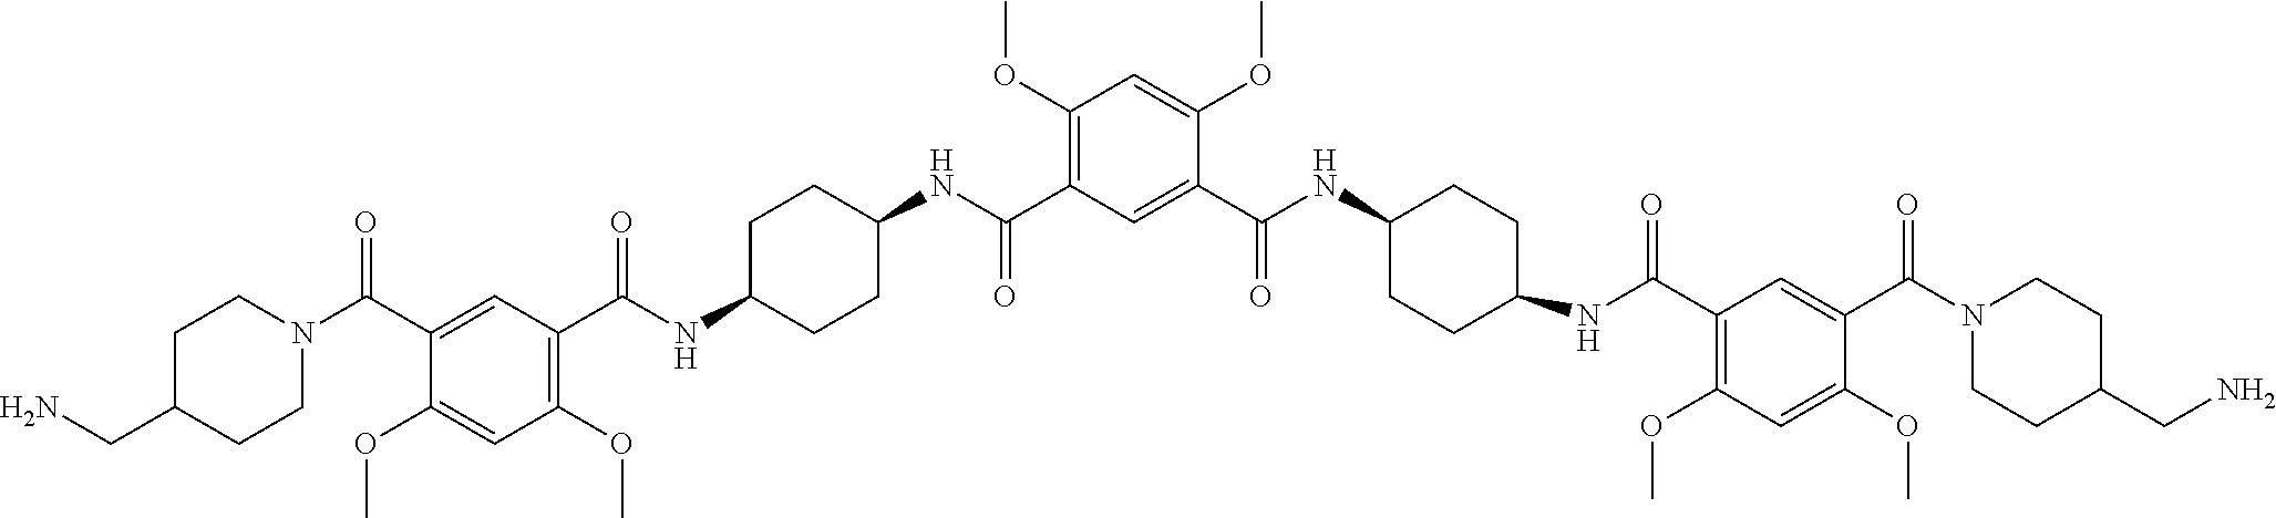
C1(C(NC2CCC(NC(C3=C(OC)C=C(OC)C(C(N4CCC(CN)CC4)=O)=C3)=O)CC2)=O)=CC(C(NC2CCC(NC(C3=C(OC)C=C(OC)C(C(N4CCC(CN)CC4)=O)=C3)=O)CC2)=O)=C(OC)C=C1OC
